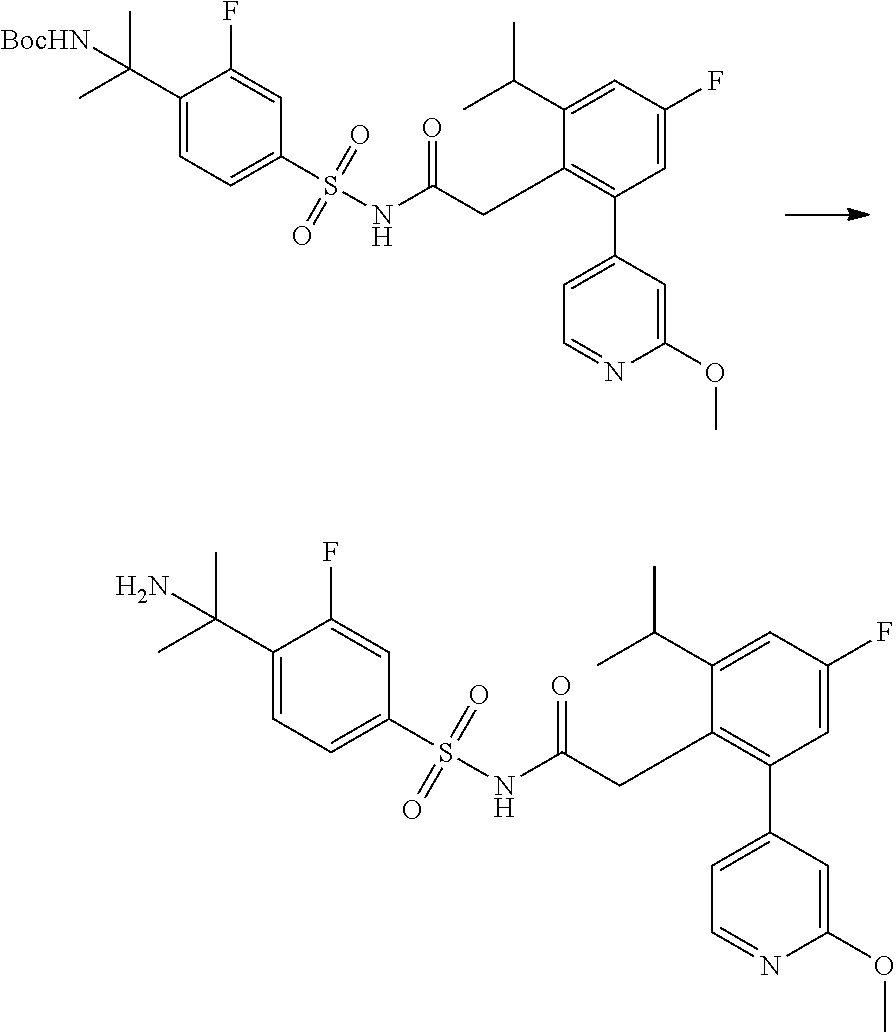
C1=C(C(C)(C)[BocHN])C(F)=CC(S(=O)(=O)NC(CC2=C(C3=CC=NC(OC)=C3)C=C(F)C=C2C(C)C)=O)=C1.S(=O)(C1=CC=C(C(C)(N)C)C(F)=C1)(=O)NC(CC1=C(C2=CC=NC(OC)=C2)C=C(F)C=C1C(C)C)=O
